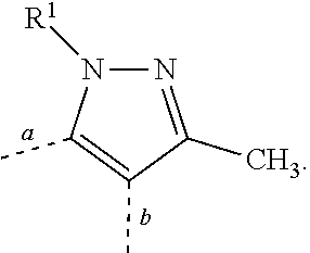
N1=C(C)C(C)=C(C)N1[R1]
